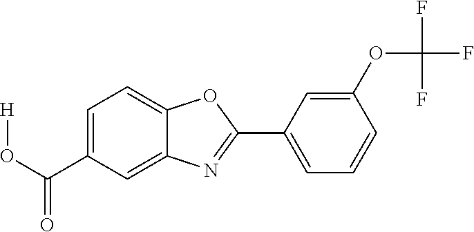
C1(C(O[H])=O)=CC=C2C(=C1)N=C(C1=CC=CC(OC(F)(F)F)=C1)O2
